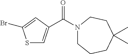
S1C=C(C(N2CCCC(C)(C)CC2)=O)C=C1Br
